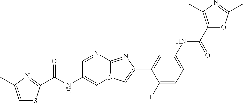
C1=NC2=NC(C3=CC(NC(C4=C(C)N=C(C)O4)=O)=CC=C3F)=CN2C=C1NC(=O)C1=NC(C)=CS1
